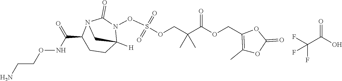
O=C(O)C(F)(F)F.C1(C(NOCCN)=O)CCC2([H])N(OS(OCC(C(=O)OCC3=C(C)OC(=O)O3)(C)C)(=O)=O)C(=O)N1C2
